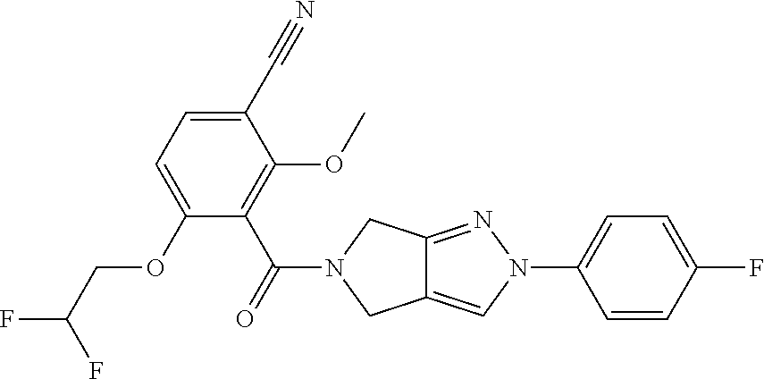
C12=CN(C3=CC=C(F)C=C3)N=C1CN(C(=O)C1=C(OC)C(C#N)=CC=C1OCC(F)F)C2
